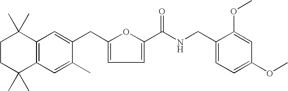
C1CC(C)(C)C2=C(C1(C)C)C=C(CC1=CC=C(C(NCC3=CC=C(OC)C=C3OC)=O)O1)C(C)=C2
